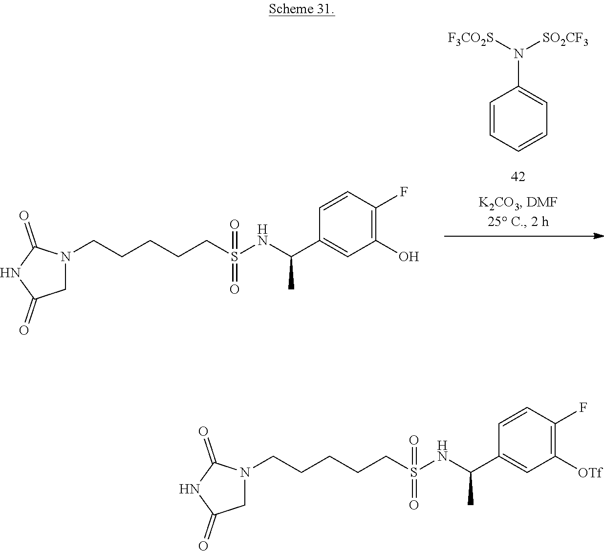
C1N(CCCCCS(=O)(=O)NC(C2=CC(O)=C(F)C=C2)C)C(=O)NC1=O.C1=CC=CC=C1N([F3CO2S])[SO2CF3].C1N(CCCCCS(=O)(=O)NC(C2=CC([OTf])=C(F)C=C2)C)C(=O)NC1=O
